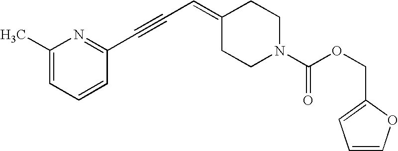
C1(C)=CC=CC(C#CC=C2CCN(C(OCC3=CC=CO3)=O)CC2)=N1
